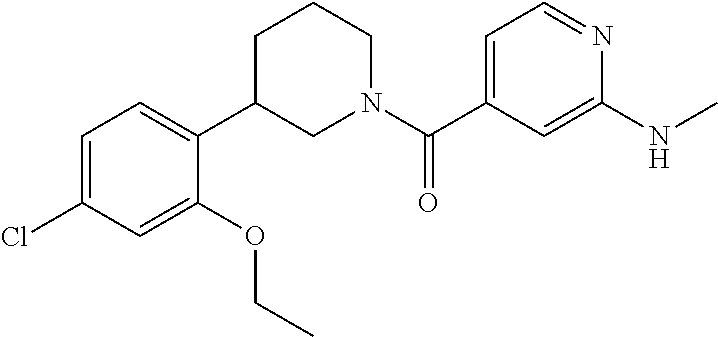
C1=C(Cl)C=C(OCC)C(C2CN(C(C3=CC=NC(NC)=C3)=O)CCC2)=C1
